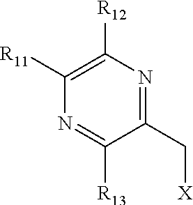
C1([R11])=C([R12])N=C(C[X])C([R13])=N1
